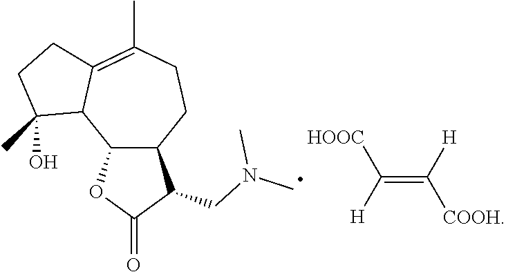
C12C(OC(=O)C1CN(C)C)C1C(=C(C)CC2)CCC1(O)C.C(=C([H])[COOH])([H])[HOOC]
